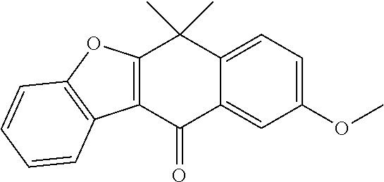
C12=CC(OC)=CC=C1C(C)(C)C1=C(C2=O)C2=C(O1)C=CC=C2
